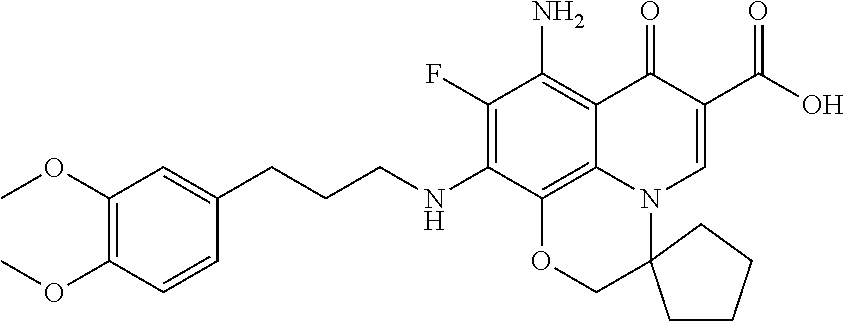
C(CCNC1=C(F)C(N)=C2C3=C1OCC1(N3C=C(C(O)=O)C2=O)CCCC1)C1=CC(OC)=C(OC)C=C1
